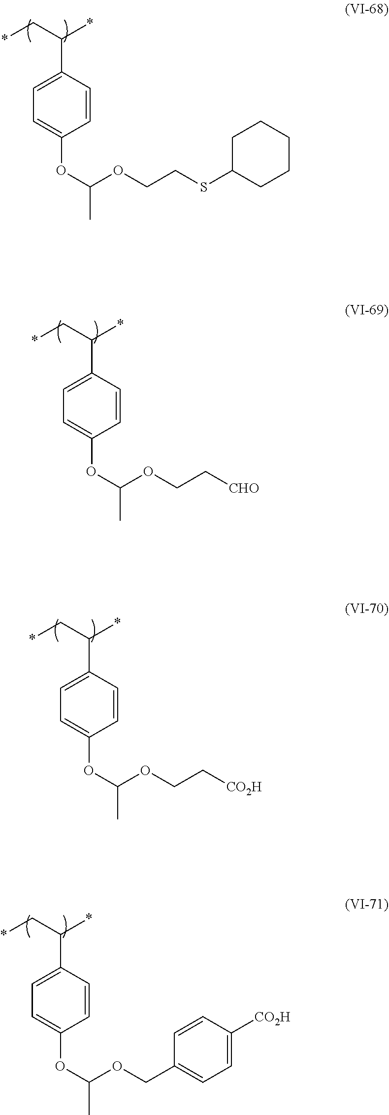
C1=C(C(C*)*)C=CC(OC(OCCSC2CCCCC2)C)=C1.C1=C(C(C*)*)C=CC(OC(OCC[CHO])C)=C1.C1=C(C(C*)*)C=CC(OC(OCC[CO2H])C)=C1.C1=C(C(C*)*)C=CC(OC(OCC2=CC=C([CO2H])C=C2)C)=C1
